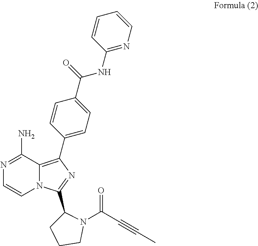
C1(NC(C2=CC=C(C3=C4N(C=CN=C4N)C(C4CCCN4C(C#CC)=O)=N3)C=C2)=O)=NC=CC=C1
